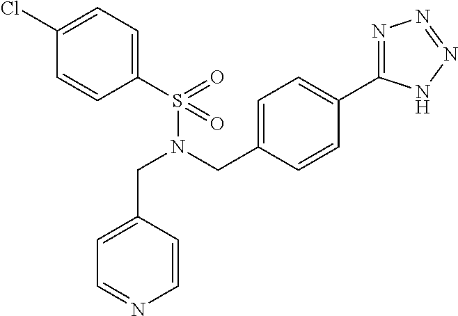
C(N(CC1=CC=C(C2=NN=NN2)C=C1)S(C1=CC=C(Cl)C=C1)(=O)=O)C1=CC=NC=C1
